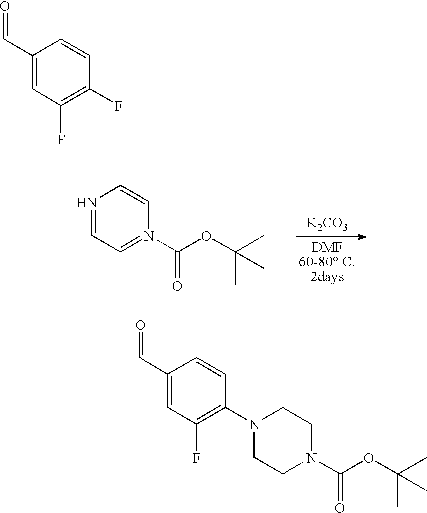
C1(C=O)=CC(F)=C(F)C=C1.[K2CO3].N1=CC=N(C(OC(C)(C)C)=O)C=C1.C1CN(C(OC(C)(C)C)=O)CCN1C1=C(F)C=C(C=O)C=C1
